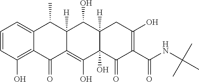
C1=CC(O)=C2C(=C1)C(C)C1([H])C(=C(O)C3(O)C([H])(C1O)CC(O)=C(C(NC(C)(C)C)=O)C3=O)C2=O
